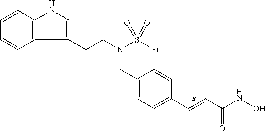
C12=C(C=CC=C1)NC=C2CCN(CC1=CC=C(C=CC(NO)=O)C=C1)S([Et])(=O)=O
